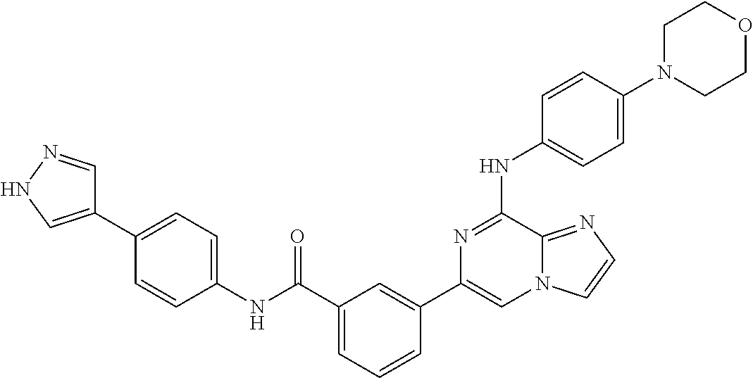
C1=CC=C(C(=O)NC2=CC=C(C3=CNN=C3)C=C2)C=C1C1=CN2C(=NC=C2)C(NC2=CC=C(N3CCOCC3)C=C2)=N1
